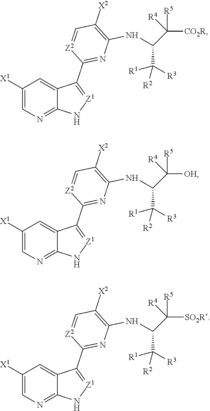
C1=C([X1])C=C2C(=N1)N[Z1]=C2C1=NC(NC(C([R5])([CO2R])[R4])C([R1])([R3])[R2])=C([X2])C=[Z2]1.C1=C([X1])C=C2C(=N1)N[Z1]=C2C1=NC(NC(C([R5])([OH])[R4])C([R1])([R3])[R2])=C([X2])C=[Z2]1.C1=C([X1])C=C2C(=N1)N[Z1]=C2C1=NC(NC(C([R5])([SO2R])[R4])C([R1])([R3])[R2])=C([X2])C=[Z2]1
